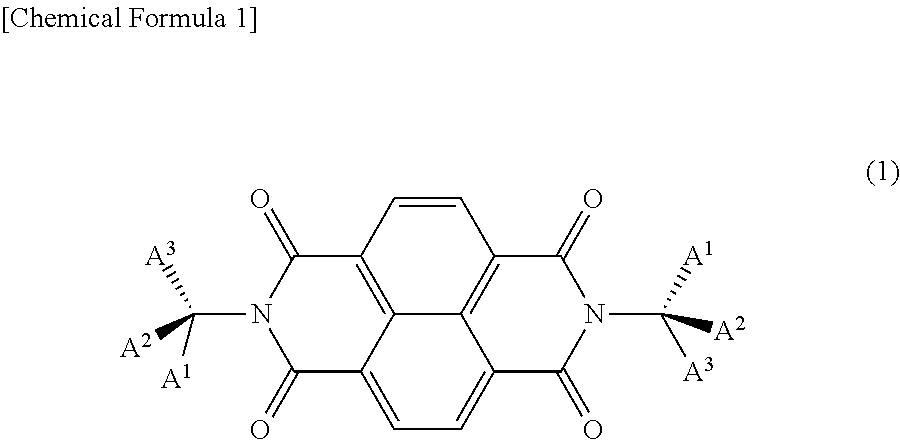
C12=C3C(=CC=C4C3=C(C=C1)C(=O)N(C([A1])([A2])[A3])C4=O)C(=O)N(C([A3])([A1])[A2])C2=O
